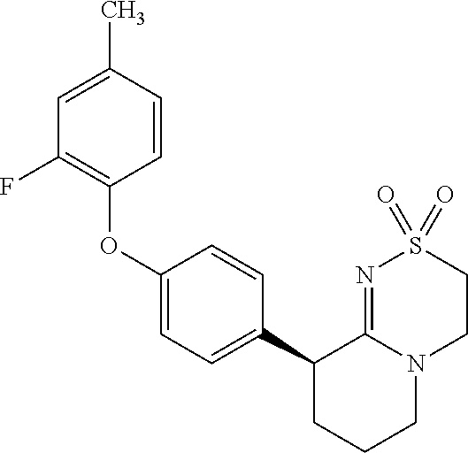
C1(OC2=C(F)C=C(C)C=C2)=CC=C(C2CCCN3C2=NS(=O)(=O)CC3)C=C1
